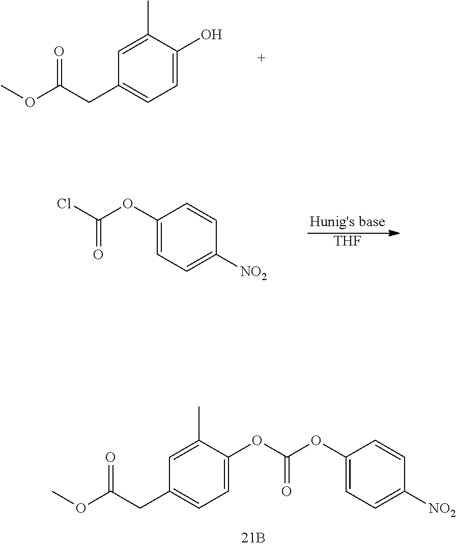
C1=C(C)C(O)=CC=C1CC(OC)=O.ClC(=O)OC1=CC=C([NO2])C=C1.[THF].C1=C(C)C(OC(OC2=CC=C([NO2])C=C2)=O)=CC=C1CC(OC)=O
